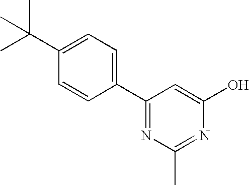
C1(C(C)(C)C)=CC=C(C2=NC(C)=NC(O)=C2)C=C1
